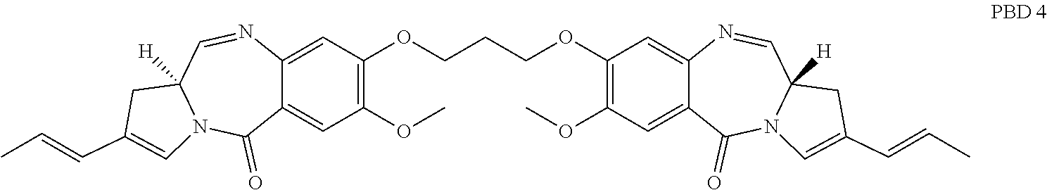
C12=CC(OCCCOC3=C(OC)C=C4C(=C3)N=CC3([H])N(C4=O)C=C(C=CC)C3)=C(OC)C=C1C(=O)N1C([H])(C=N2)CC(C=CC)=C1
